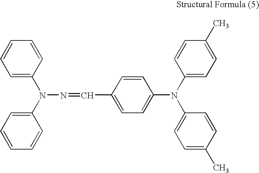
C1=C(N(C2=CC=CC=C2)N=CC2=CC=C(N(C3=CC=C(C)C=C3)C3=CC=C(C)C=C3)C=C2)C=CC=C1
